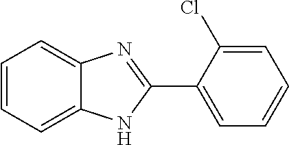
C1=CC=C2C(=C1)N=C(C1=CC=CC=C1Cl)N2
